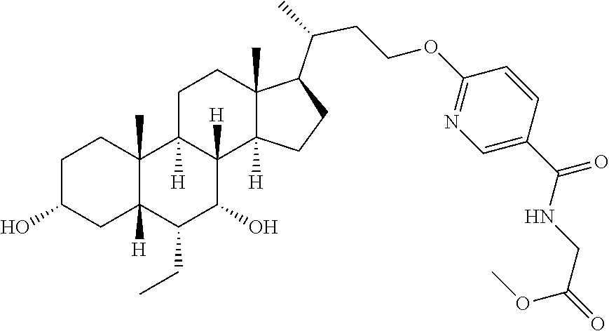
C1(CC)C(O)C2([H])C([H])(C3(C)C1([H])CC(O)CC3)CCC1(C)C(C(CCOC3=NC=C(C(NCC(=O)OC)=O)C=C3)C)CCC12[H]
